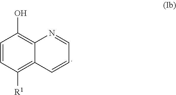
C1=CC([R1])=C2C(=C1O)N=CC=C2
